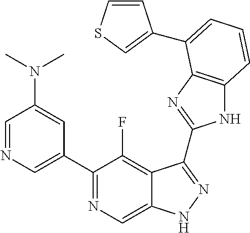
C1=NC=C(C2=NC=C3C(=C2F)C(C2=NC4=C(N2)C=CC=C4C2=CSC=C2)=NN3)C=C1N(C)C
